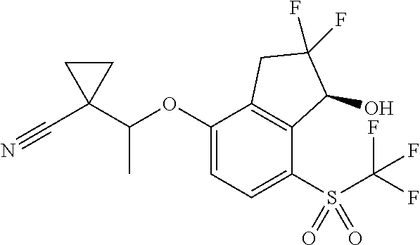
O(C1=CC=C(S(C(F)(F)F)(=O)=O)C2=C1CC(F)(F)C2O)C(C1(C#N)CC1)C
